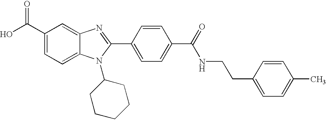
C1(C(O)=O)=CC=C2C(=C1)N=C(C1=CC=C(C(=O)NCCC3=CC=C(C)C=C3)C=C1)N2C1CCCCC1
